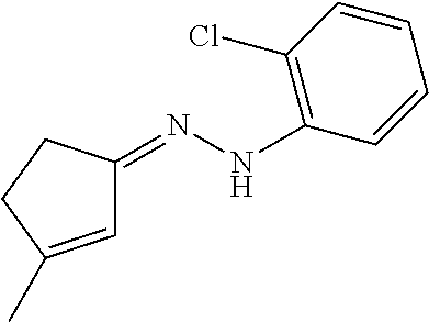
C1=C(C)CCC1=NNC1=C(Cl)C=CC=C1
